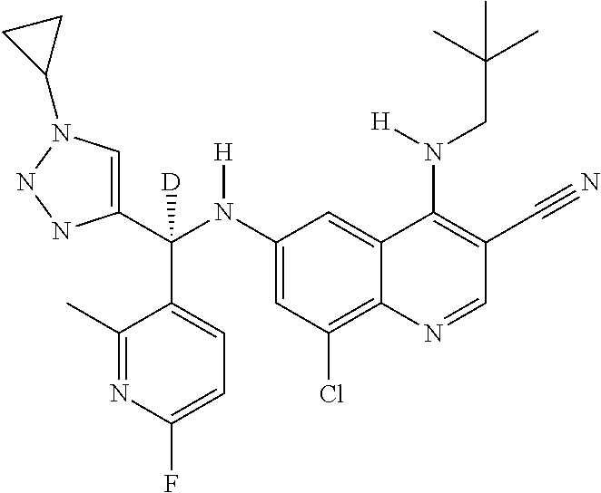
C1(N(C(C2=CN(C3CC3)NN2)(C2=CC=C(F)N=C2C)[D])[H])=CC(Cl)=C2C(=C1)C(N(CC(C)(C)C)[H])=C(C#N)C=N2
